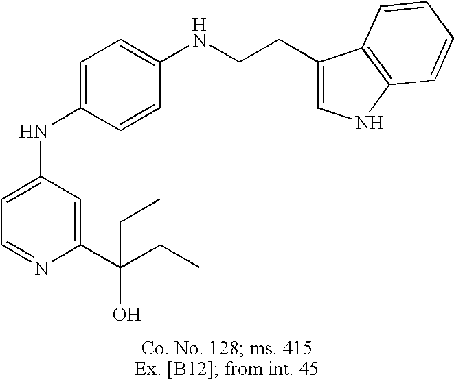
C1=C(NC2=CC=C(NCCC3=CNC4=C3C=CC=C4)C=C2)C=C(C(CC)(CC)O)N=C1
